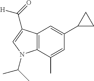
C12=C(C(C)=CC(C3CC3)=C1)N(C(C)C)C=C2C(=O)[H]
